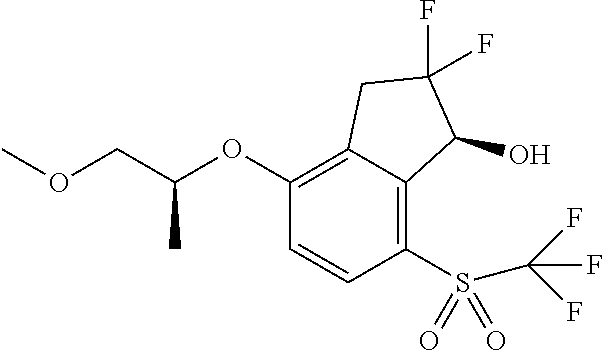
C1(OC(COC)C)=C2C(=C(S(=O)(=O)C(F)(F)F)C=C1)C(O)C(F)(F)C2
